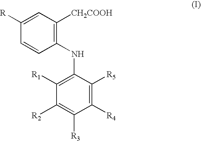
C1=C([R])C=CC(NC2=C([R1])C([R2])=C([R3])C([R4])=C2[R5])=C1[CH2COOH]
